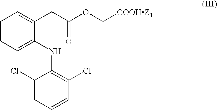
C1=CC=C(NC2=C(Cl)C=CC=C2Cl)C(CC(OC[COOHZ1])=O)=C1
